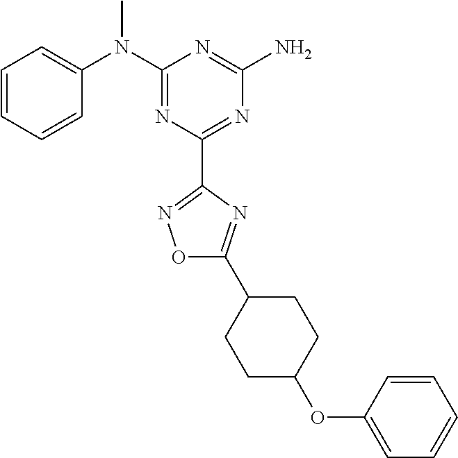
C1=CC=CC(N(C2=NC(C3=NOC(C4CCC(OC5=CC=CC=C5)CC4)=N3)=NC(N)=N2)C)=C1
